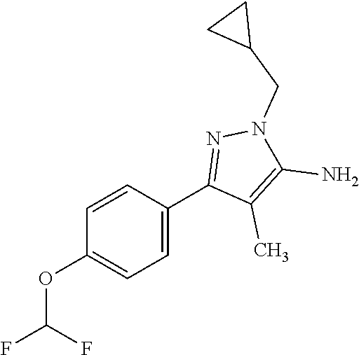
C1=CC(C2=NN(CC3CC3)C(N)=C2C)=CC=C1OC(F)F
